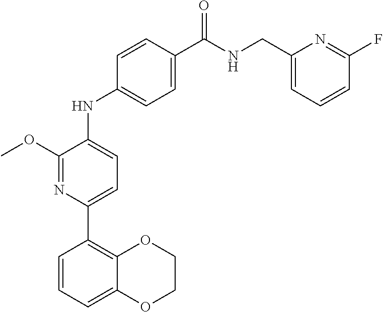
C1=C(C(NCC2=CC=CC(F)=N2)=O)C=CC(NC2=CC=C(C3=C4C(=CC=C3)OCCO4)N=C2OC)=C1
